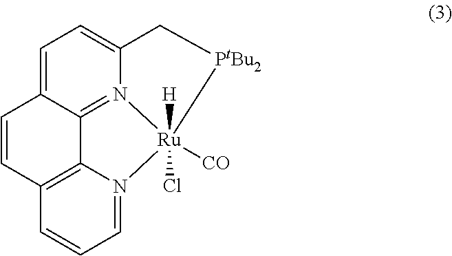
C1=CC2=C3C4=N5C(=CC=C14)C[PtBu2][Ru]5([CO])([H])(Cl)N3=CC=C2
